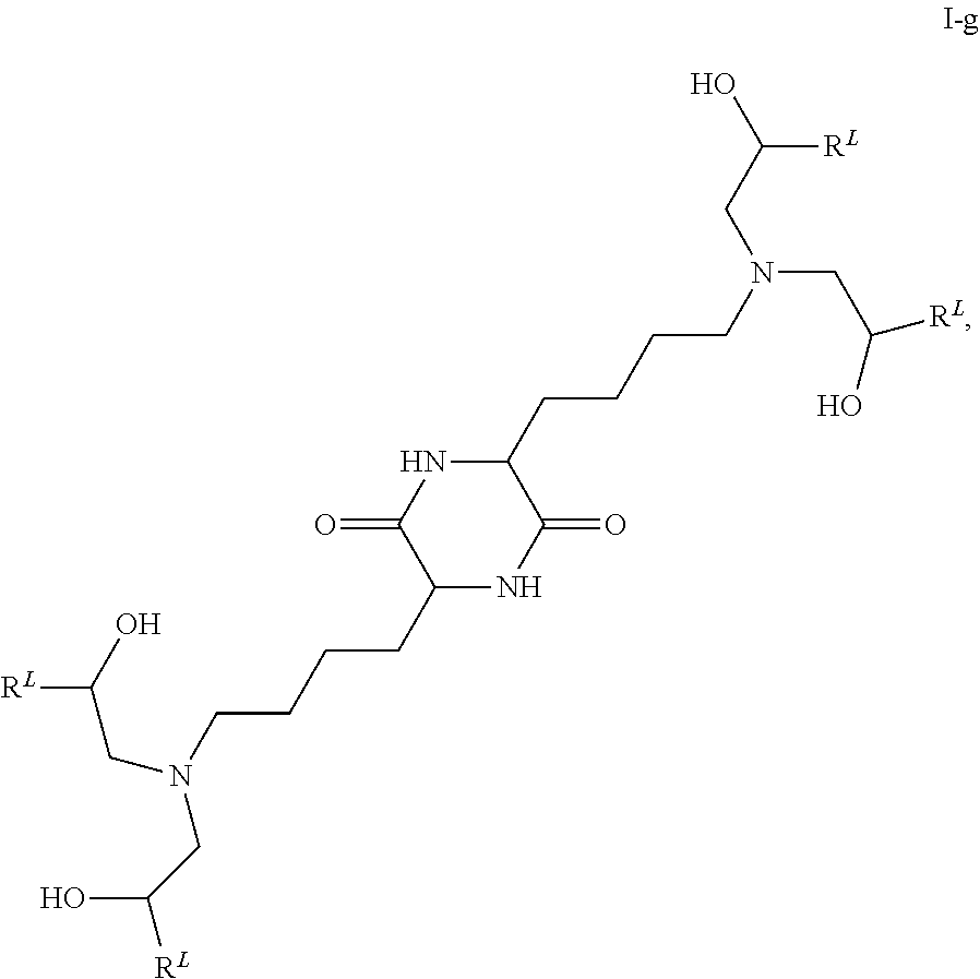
C(CCCN(CC([RL])O)CC(O)[RL])C1C(=O)NC(CCCCN(CC(O)[RL])CC([RL])O)C(=O)N1
